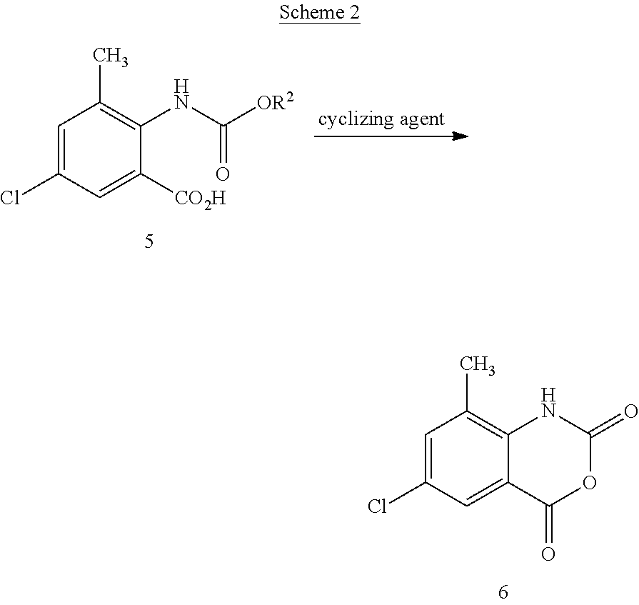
C1=C(Cl)C=C2C(=C1C)NC(=O)OC2=O.C1=C(Cl)C=C([CO2H])C(NC([OR2])=O)=C1C
